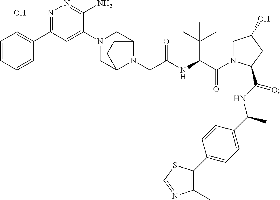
C(NC(C(N1CC(O)CC1C(NC(C1=CC=C(C2=C(C)N=CS2)C=C1)C)=O)=O)C(C)(C)C)(CN1C2CN(C3=CC(C4=C(O)C=CC=C4)=NN=C3N)CC1CC2)=O
